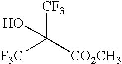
[F3C]C([CO2CH3])([CF3])O
